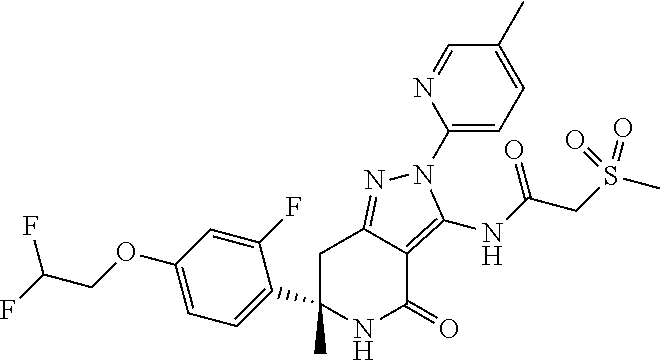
C1C2=NN(C3=CC=C(C)C=N3)C(NC(CS(C)(=O)=O)=O)=C2C(=O)NC1(C)C1=CC=C(OCC(F)F)C=C1F
